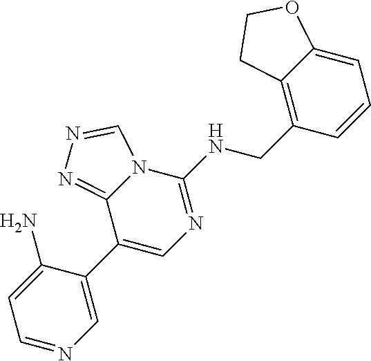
C1(C2=CN=C(NCC3=C4C(=CC=C3)OCC4)N3C2=NN=C3)=CN=CC=C1N
